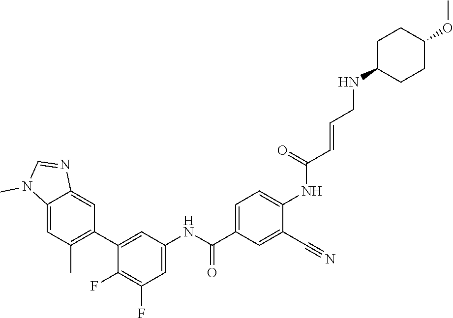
C12=CC(C)=C(C3=CC(NC(C4=CC=C(NC(C=CCNC5CCC(OC)CC5)=O)C(C#N)=C4)=O)=CC(F)=C3F)C=C1N=CN2C
